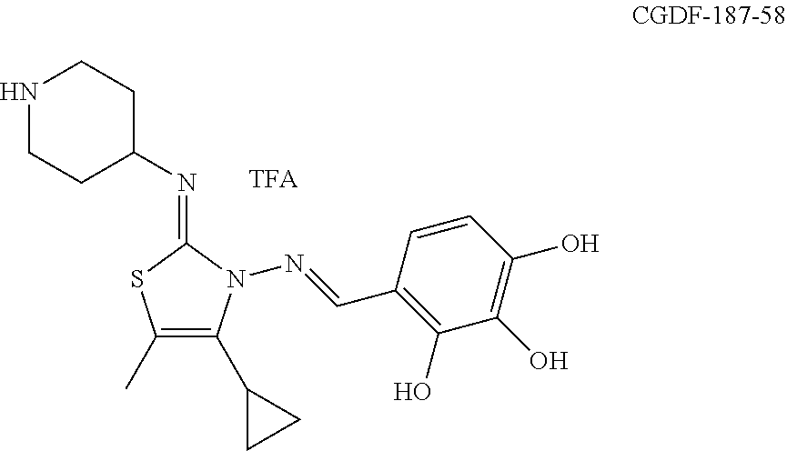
N1CCC(N=C2SC(C)=C(C3CC3)N2N=CC2=C(O)C(O)=C(O)C=C2)CC1.[TFA]
